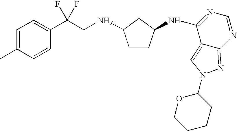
C1CC(NC2=NC=NC3=NN(C4OCCCC4)C=C23)CC1NCC(C1=CC=C(C)C=C1)(F)F
